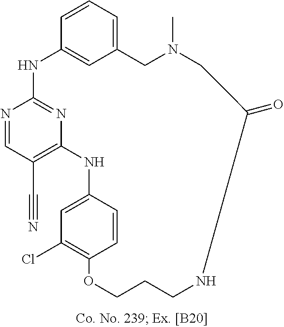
N1=CC(C#N)=C2N=C1NC1=CC(=CC=C1)CN(C)CC(=O)NCCCOC1=C(Cl)C=C(N2)C=C1
